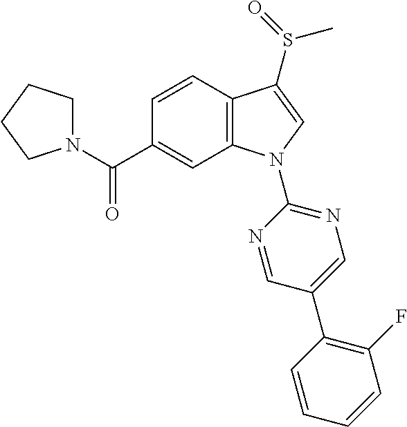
C(C1=CC2=C(C=C1)C(S(C)=O)=CN2C1=NC=C(C2=C(F)C=CC=C2)C=N1)(=O)N1CCCC1
